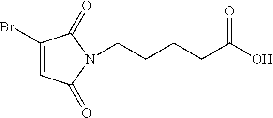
C1(Br)=CC(=O)N(CCCCC(O)=O)C1=O
